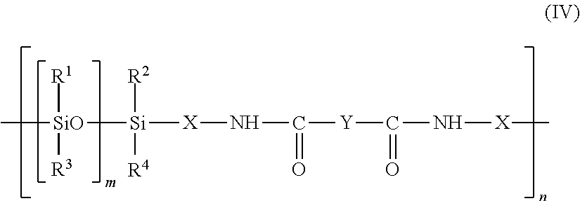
C[SiO]([R1])([R3])[Si]([X]NC([Y]C(N[X]C)=O)=O)([R2])[R4]
